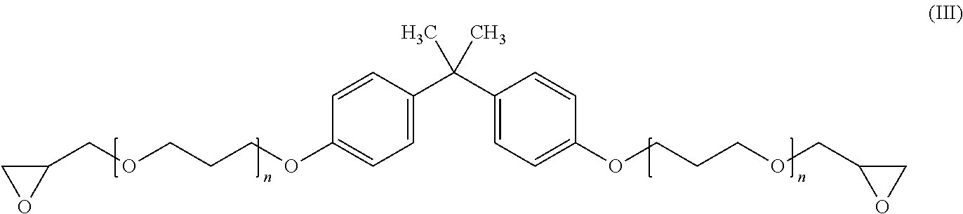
C1(COCCCOC2=CC=C(C(C3=CC=C(OCCCOCC4OC4)C=C3)(C)C)C=C2)CO1
